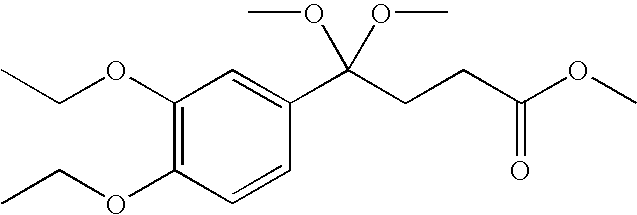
C1(OCC)=C(OCC)C=CC(C(CCC(OC)=O)(OC)OC)=C1
